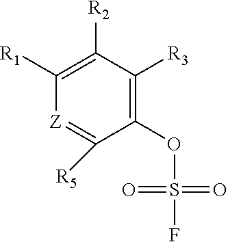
C1([R1])=C([R2])C([R3])=C(OS(F)(=O)=O)C([R5])=[Z]1
